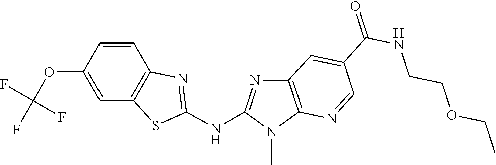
O(C1=CC2=C(C=C1)N=C(NC1=NC3=C(N1C)N=CC(C(NCCOCC)=O)=C3)S2)C(F)(F)F
